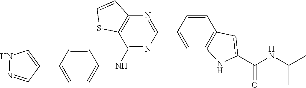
C1=CC(C2=NC3=C(C(NC4=CC=C(C5=CNN=C5)C=C4)=N2)SC=C3)=CC2=C1C=C(C(NC(C)C)=O)N2
